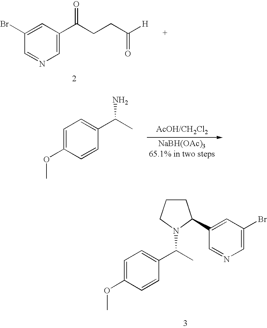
C1=C(OC)C=CC(C(C)N2C(C3=CC(Br)=CN=C3)CCC2)=C1.C1(Br)=CC(C(=O)CCC(=O)[H])=CN=C1.C1=C(OC)C=CC(C(C)N)=C1
